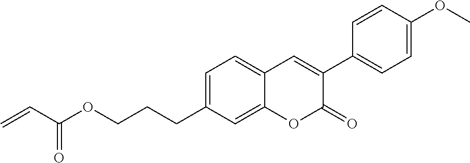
C1=C(CCCOC(C=C)=O)C=C2C(=C1)C=C(C1=CC=C(OC)C=C1)C(=O)O2
